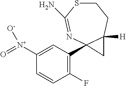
C1=C([N+](=O)[O-])C=CC(F)=C1C12N=C(N)SCCC1([H])C2
